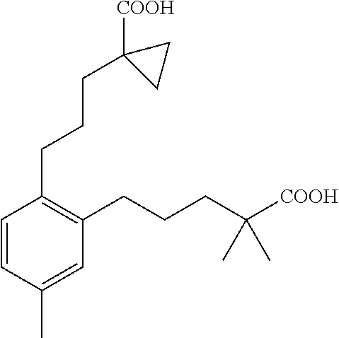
C1=CC(CCCC2([COOH])CC2)=C(CCCC(C)(C)[COOH])C=C1C
